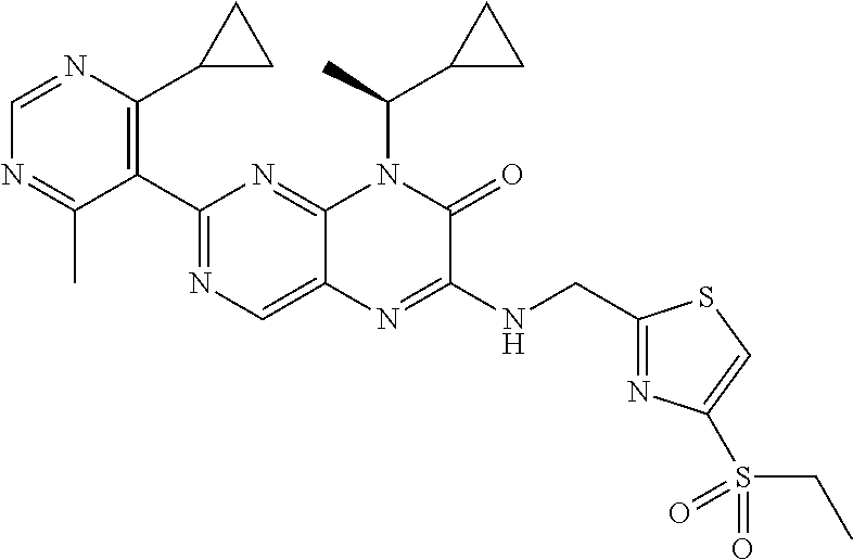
C1(C2=NC=C3C(=N2)N(C(C2CC2)C)C(=O)C(NCC2=NC(S(CC)(=O)=O)=CS2)=N3)=C(C2CC2)N=CN=C1C
